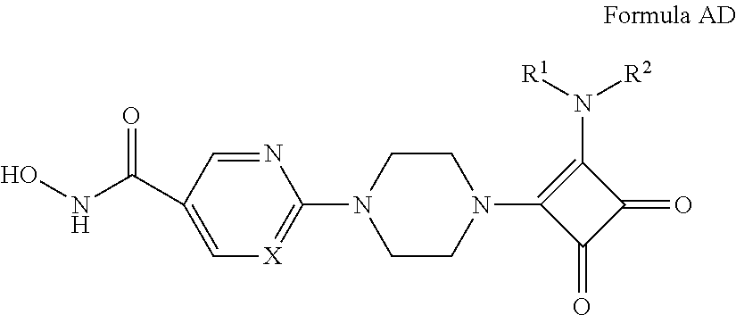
C1(N2CCN(C3=C(N([R2])[R1])C(=O)C3=O)CC2)=[X]C=C(C(NO)=O)C=N1
